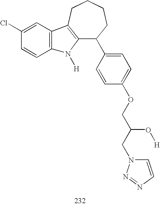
C12=C(CCCCC1C1=CC=C(OCC(CN3C=CN=N3)O[H])C=C1)C1=C(N2[H])C=CC(Cl)=C1
